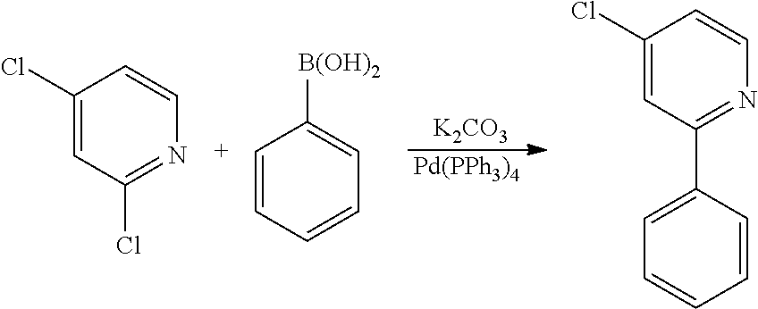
C1(Cl)=CC(Cl)=NC=C1.C1=CC=CC=C1[B(OH)2].[K2CO3].[Pd(PPh3)4].C1(Cl)=CC(C2=CC=CC=C2)=NC=C1
